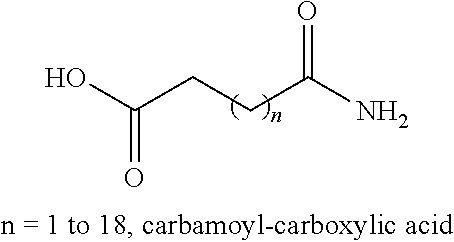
OC(CCC(N)=O)=O
